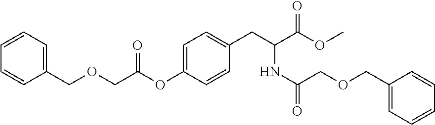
C1=C(OC(COCC2=CC=CC=C2)=O)C=CC(CC(NC(COCC2=CC=CC=C2)=O)C(OC)=O)=C1
